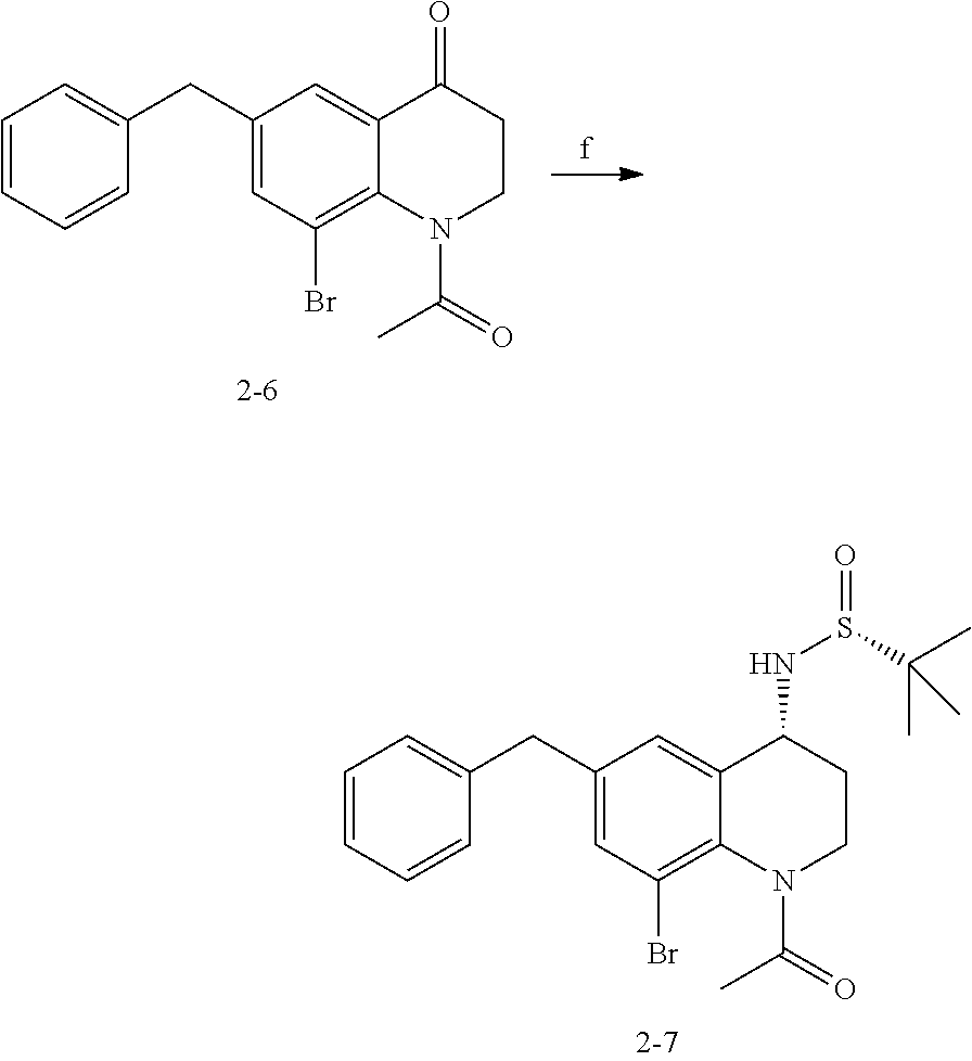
C1=CC=CC(CC2=CC(Br)=C3C(=C2)C(NS(C(C)(C)C)=O)CCN3C(=O)C)=C1.[f].C1=CC=CC(CC2=CC(Br)=C3C(=C2)C(=O)CCN3C(=O)C)=C1
